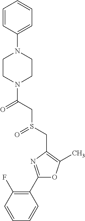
C1(C2=NC(CS(=O)CC(=O)N3CCN(C4=CC=CC=C4)CC3)=C(C)O2)=C(F)C=CC=C1
